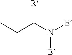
C(C(N([E])[E])[R])C
